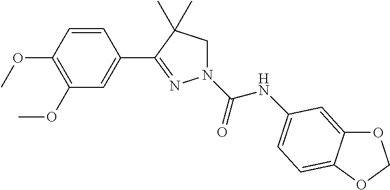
C1=CC(OC)=C(OC)C=C1C1=NN(C(=O)NC2=CC=C3C(=C2)OCO3)CC1(C)C
